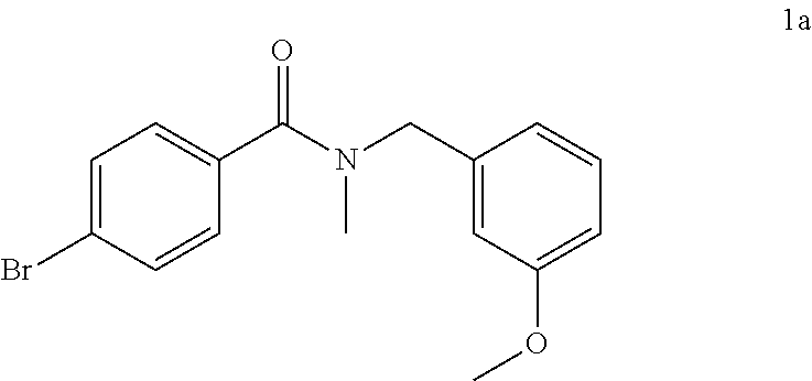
BrC1=CC=C(C(N(CC2=CC(OC)=CC=C2)C)=O)C=C1
